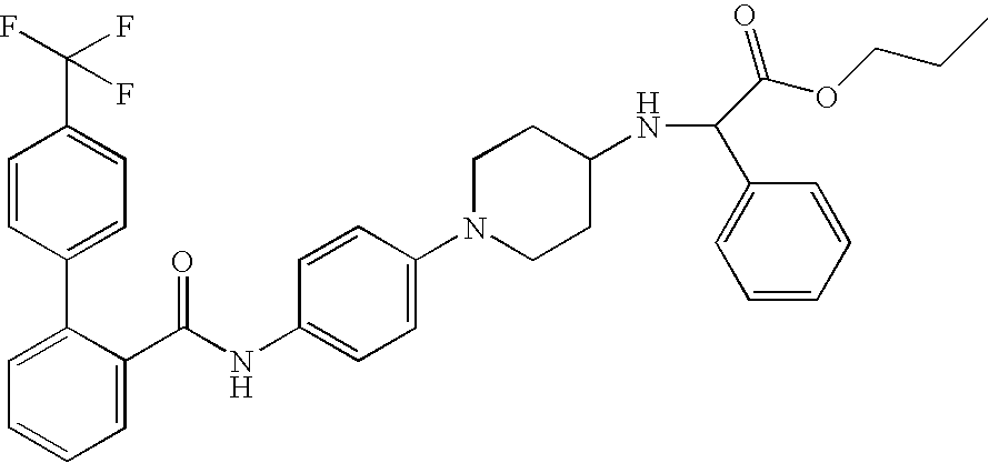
C1=C(C(NC2=CC=C(N3CCC(NC(C4=CC=CC=C4)C(OCCC)=O)CC3)C=C2)=O)C(C2=CC=C(C(F)(F)F)C=C2)=CC=C1
